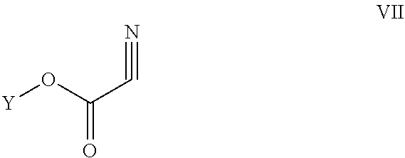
C(=O)(O[Y])C#N
